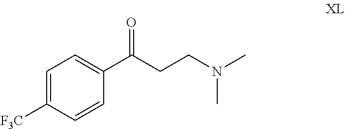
C1=C([F3C])C=CC(C(=O)CCN(C)C)=C1
